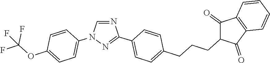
N1=CN(C2=CC=C(OC(F)(F)F)C=C2)N=C1C1=CC=C(CCCC2C(=O)C3=C(C2=O)C=CC=C3)C=C1
